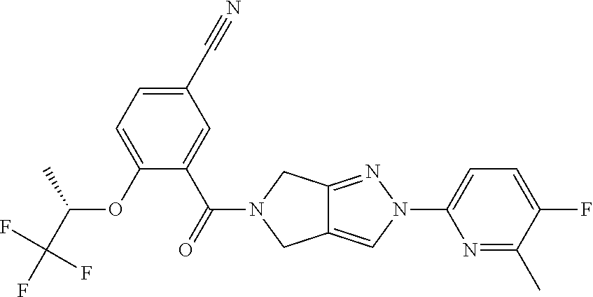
O(C1=CC=C(C#N)C=C1C(=O)N1CC2=CN(C3=CC=C(F)C(C)=N3)N=C2C1)C(C(F)(F)F)C
